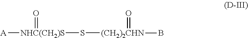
[A][NHC(CH2)S](S[(CH2)2CHN](B)=O)=O
